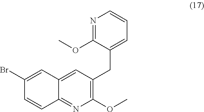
C1(CC2=C(OC)N=C3C(=C2)C=C(Br)C=C3)=CC=CN=C1OC
